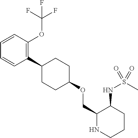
C1=CC(OC(F)(F)F)=C(C2CCC(OCC3NCCCC3NS(C)(=O)=O)CC2)C=C1
